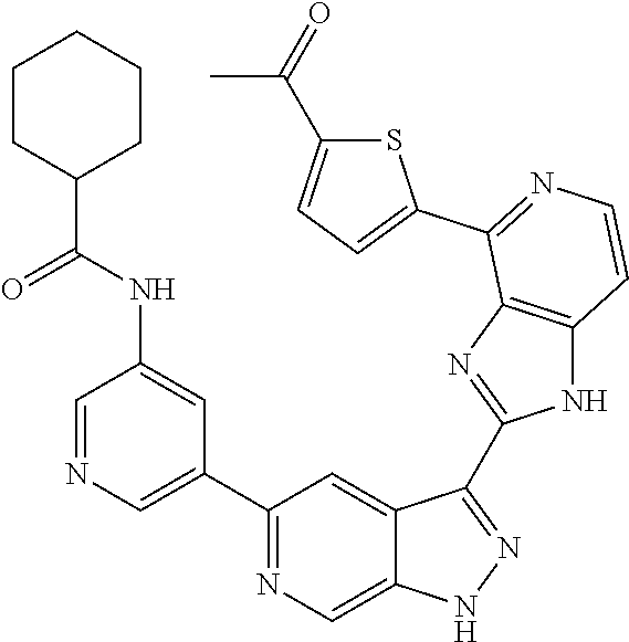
C1=NC=C(C2=NC=C3C(=C2)C(C2=NC4=C(N2)C=CN=C4C2=CC=C(C(=O)C)S2)=NN3)C=C1NC(C1CCCCC1)=O
